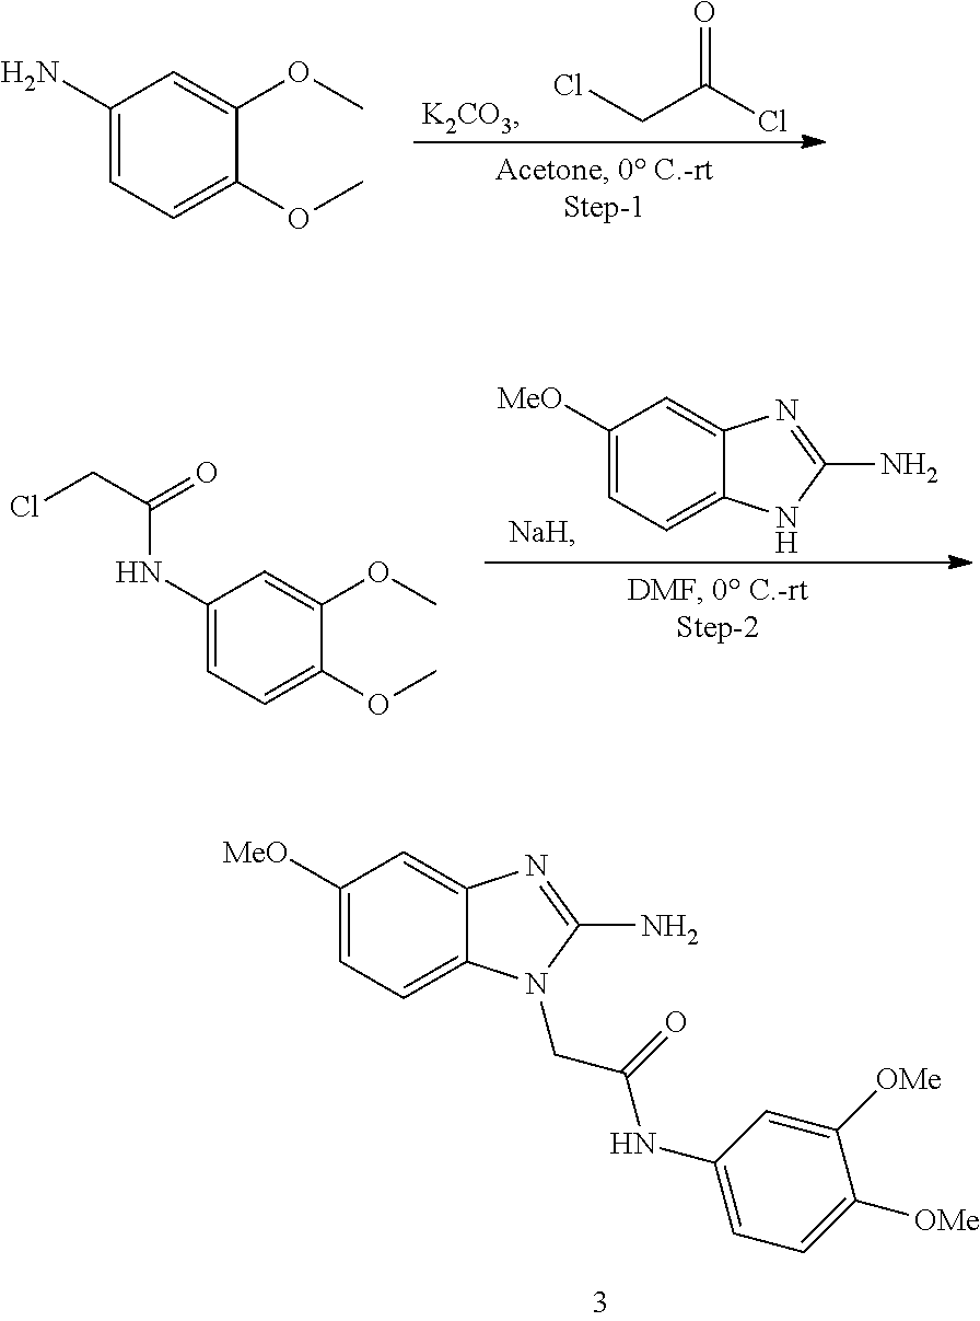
C(C(Cl)=O)Cl.[K2CO3].C1(N)=CC=C(OC)C(OC)=C1.C1([MeO])=CC=C2C(=C1)N=C(N)N2.[NaH].C1(NC(=O)CCl)=CC=C(OC)C(OC)=C1.C1([MeO])=CC=C2C(=C1)N=C(N)N2CC(NC1=CC=C([OMe])C([OMe])=C1)=O
